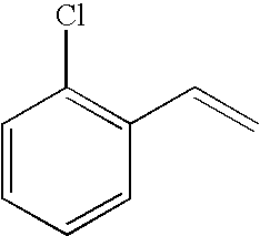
C1=CC=CC(C=C)=C1Cl
